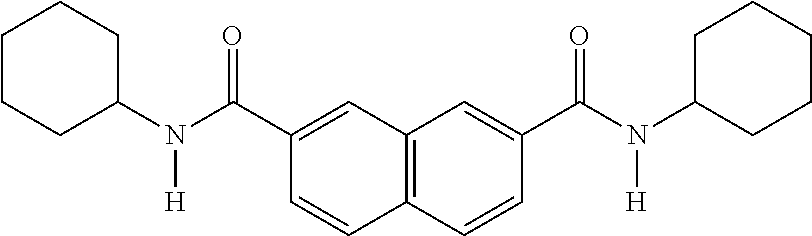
C1(N(C(=O)C2=CC3=C(C=C2)C=CC(C(N([H])C2CCCCC2)=O)=C3)[H])CCCCC1
